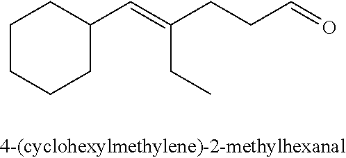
C1CCCC(C=C(CCC=O)CC)C1
